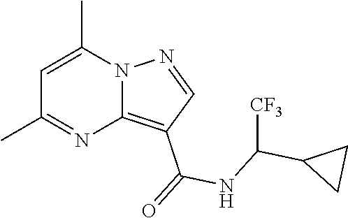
C1=C(C)N2C(=C(C(=O)NC(C3CC3)[CF3])C=N2)N=C1C
